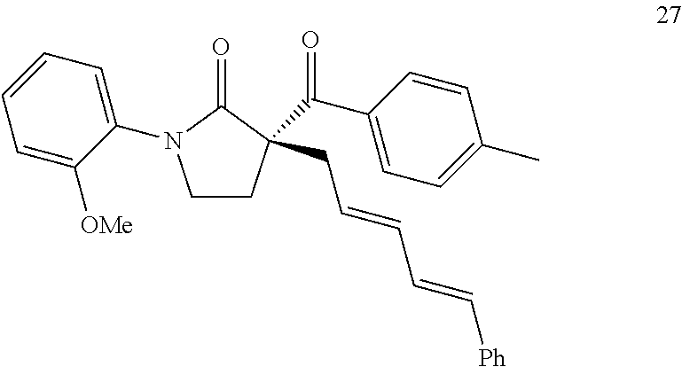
C1CC(C(C2=CC=C(C)C=C2)=O)(CC=CC=C[Ph])C(=O)N1C1=CC=CC=C1[OMe]
